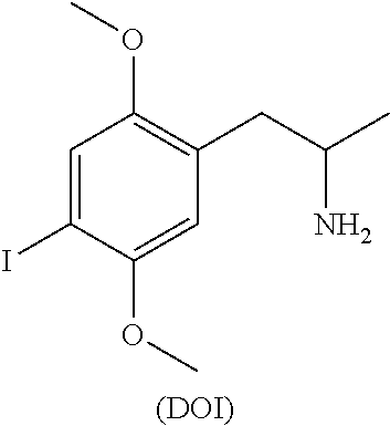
C1=C(I)C(OC)=CC(CC(C)N)=C1OC.[(DOI)]
